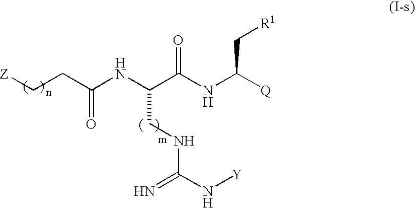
[Z]CCC(NC(C(NC([Q])C[R1])=O)CNC(N[Y])=N)=O
